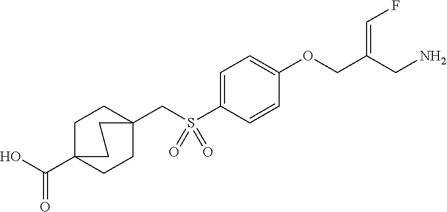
C1=C(S(CC23CCC(C(O)=O)(CC2)CC3)(=O)=O)C=CC(OCC(CN)=CF)=C1
